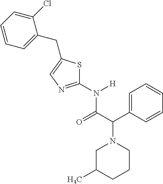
C1(Cl)=CC=CC=C1CC1=CN=C(N([H])C(C(C2=CC=CC=C2)N2CC(C)CCC2)=O)S1
